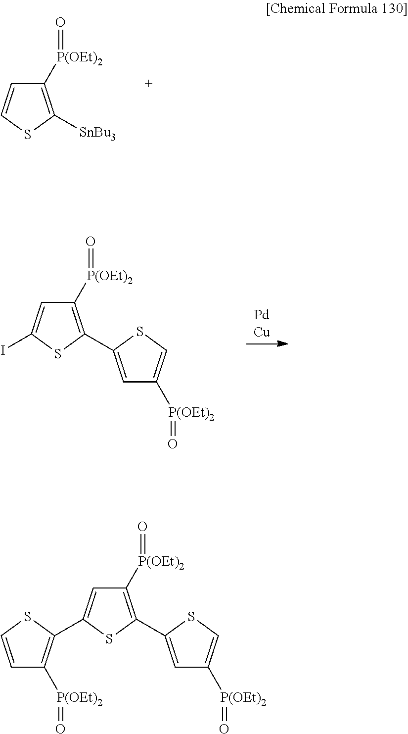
C1([P(OEt)2]=O)=C([SnBu3])SC=C1.C1([P(OEt)2]=O)=C(C2=CC([P(OEt)2]=O)=CS2)SC(I)=C1.C1([P(OEt)2]=O)=C(C2=CC([P(OEt)2]=O)=CS2)SC(C2=C([P(OEt)2]=O)C=CS2)=C1
